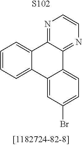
C12=CC(Br)=CC=C1C1=NC=CN=C1C1=CC=CC=C21.[S102]
